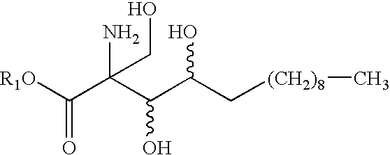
[R1O]C(C(C(C(C[(CH2)8]C)O)O)(N)CO)=O
